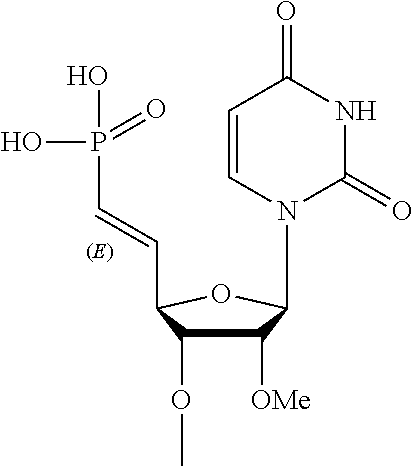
C1([OMe])C(OC)C(C=CP(O)(=O)O)OC1N1C(=O)NC(=O)C=C1
